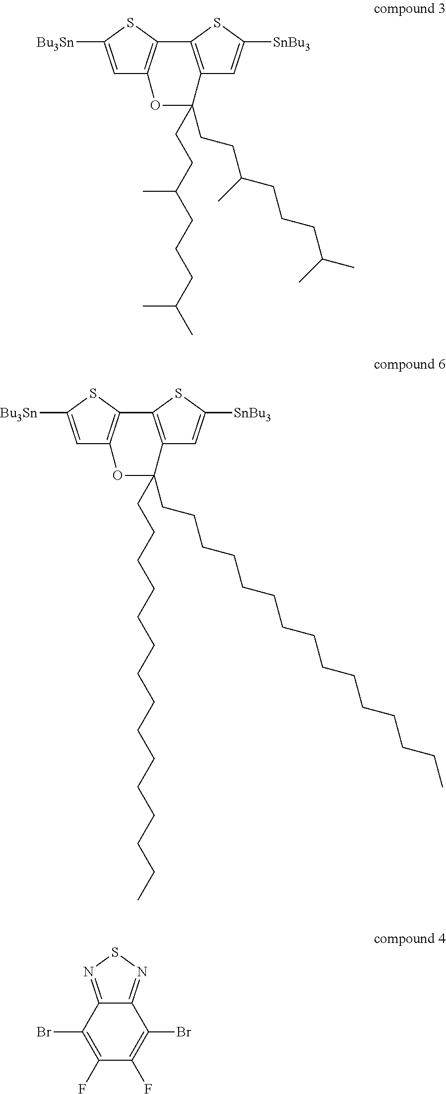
C1=C([Bu3Sn])SC2=C1OC(CCC(CCCC(C)C)C)(CCC(CCCC(C)C)C)C1=C2SC([SnBu3])=C1.C1=C([Bu3Sn])SC2=C1OC(CCCCCCCCCCCCCCC)(CCCCCCCCCCCCCCC)C1=C2SC([SnBu3])=C1.C1(Br)=C(F)C(F)=C(Br)C2=NSN=C12
